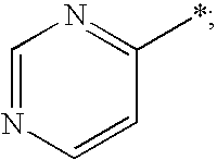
C1=NC=CC(*)=N1
